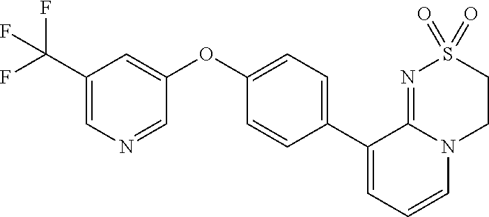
C1(OC2=CC(C(F)(F)F)=CN=C2)=CC=C(C2=CC=CN3C2=NS(=O)(=O)CC3)C=C1
